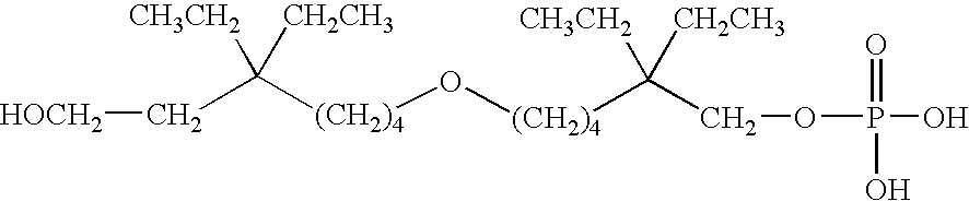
C(C([(CH2)4]O[(CH2)4]C(COP(O)(=O)O)([CH3CH2])[CH2CH3])([CH3CH2])[CH2CH3])[HOCH2]
